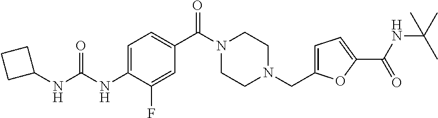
C1(C(N2CCN(CC3=CC=C(C(=O)NC(C)(C)C)O3)CC2)=O)=CC=C(NC(NC2CCC2)=O)C(F)=C1
